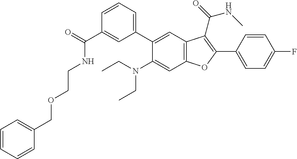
C1=CC=C(C2=CC3=C(C=C2N(CC)CC)OC(C2=CC=C(F)C=C2)=C3C(=O)NC)C=C1C(=O)NCCOCC1=CC=CC=C1
